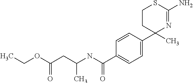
CC1(C2=CC=C(C(NC(C)CC(OCC)=O)=O)C=C2)N=C(N)SCC1
